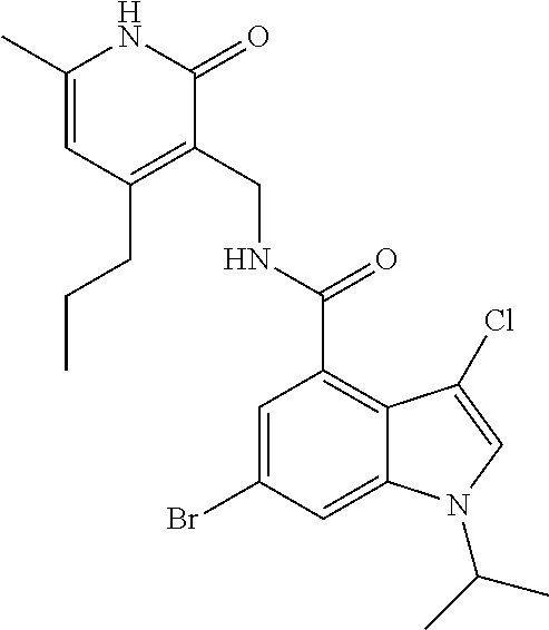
C1(C)=CC(CCC)=C(CNC(=O)C2=C3C(=CC(Br)=C2)N(C(C)C)C=C3Cl)C(=O)N1
